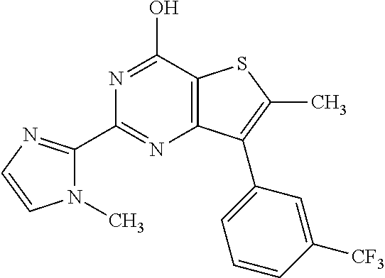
C1(C2=NC=CN2C)=NC2=C(C(O)=N1)SC(C)=C2C1=CC=CC([CF3])=C1
